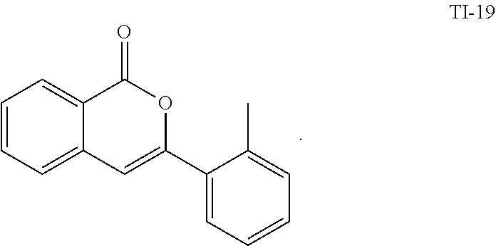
C1=CC=C2C(=C1)C(=O)OC(C1=CC=CC=C1C)=C2
